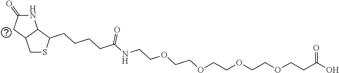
N1C(=O)CC2C1C(CCCCC(NCCOCCOCCOCCOCCC(O)=O)=O)SC2
